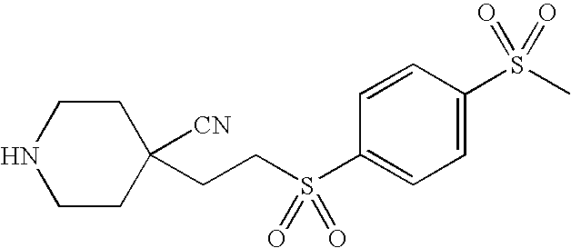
C1CNCCC1(CCS(C1=CC=C(S(C)(=O)=O)C=C1)(=O)=O)[CN]
